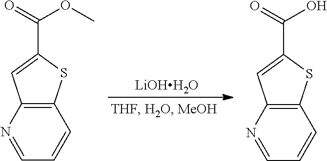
C12=C(N=CC=C1)C=C(C(=O)OC)S2.[LiOHH2O].C12=C(N=CC=C1)C=C(C(=O)O)S2
